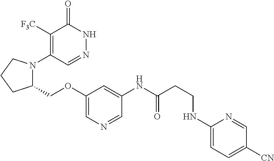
C(OC1=CN=CC(NC(=O)CCNC2=CC=C([CN])C=N2)=C1)C1N(C2=C([F3C])C(=O)NN=C2)CCC1
